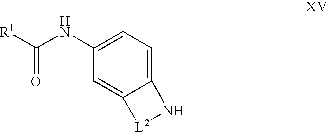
C12=CC=C(NC([R1])=O)C=C1[L2]N2
